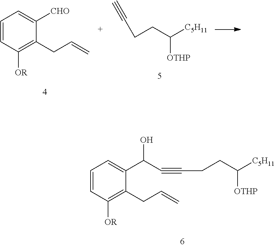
C1=CC([OR])=C(CC=C)C([CHO])=C1.C([OTHP])(CCC#C)[C5H11].C1=CC([OR])=C(CC=C)C(C(C#CCCC([C5H11])[OTHP])O)=C1
